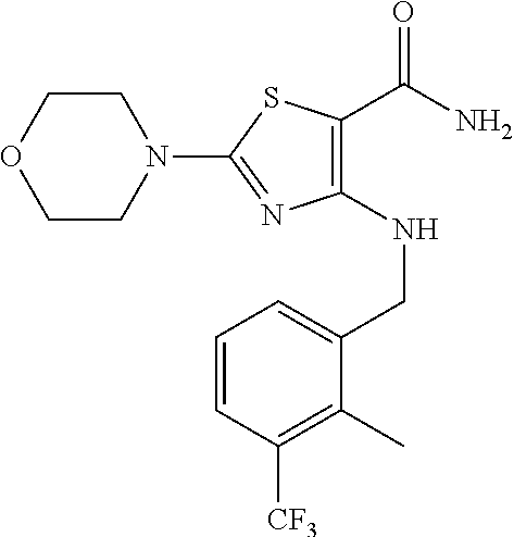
C1(C(N)=O)=C(NCC2=CC=CC([CF3])=C2C)N=C(N2CCOCC2)S1
